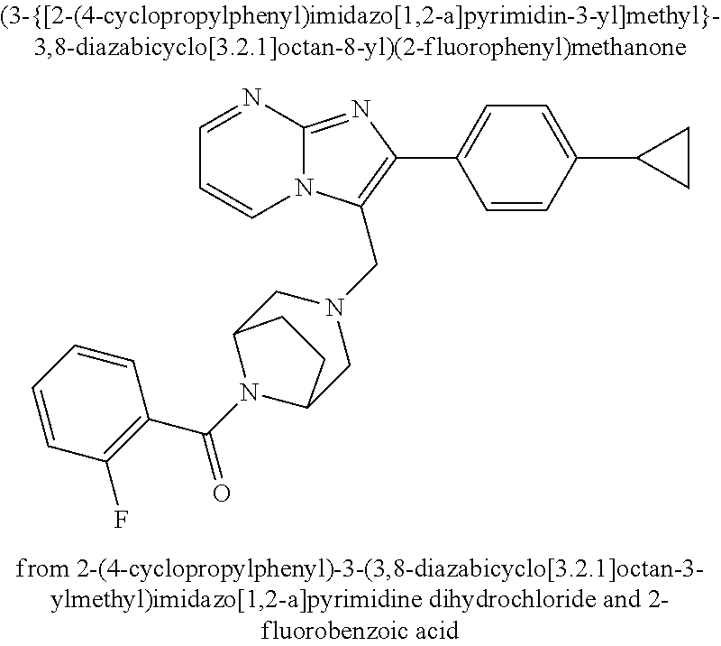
C1=NC2=NC(C3=CC=C(C4CC4)C=C3)=C(CN3CC4N(C(C5=C(F)C=CC=C5)=O)C(C3)CC4)N2C=C1
